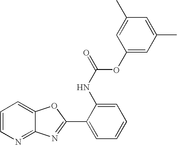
C1=CN=C2C(=C1)OC(C1=CC=CC=C1NC(OC1=CC(C)=CC(C)=C1)=O)=N2
